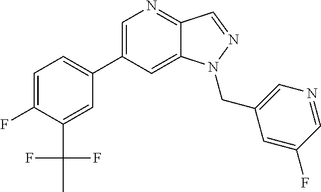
C1(C2=CC=C(F)C(C(C)(F)F)=C2)=CN=C2C(=C1)N(CC1=CN=CC(F)=C1)N=C2
